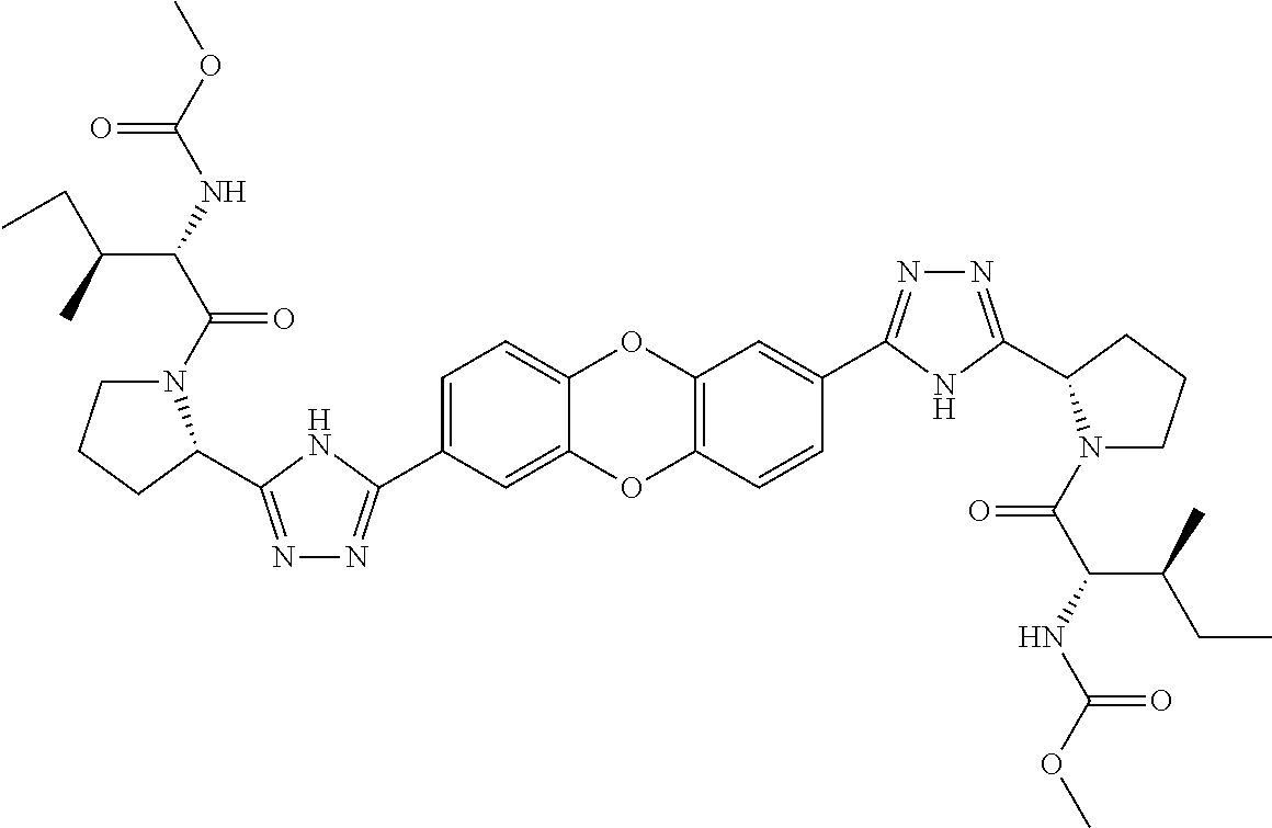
C1(C2=NN=C(C3N(C(=O)C(C(C)CC)NC(=O)OC)CCC3)N2)=CC=C2OC3=C(C=CC(C4=NN=C(C5N(C(=O)C(NC(=O)OC)C(C)CC)CCC5)N4)=C3)OC2=C1
